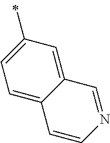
C1=C(C)C=C2C(=C1)C=CN=C2
